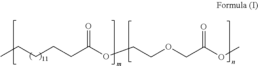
CCCCCC(OCCOCC(OC)=O)=O
